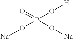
P(=O)(O[H])(O[Na])O[Na]
